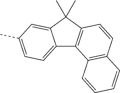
C12=CC=C(C)C=C1C(C)(C)C1=C2C2=C(C=C1)C=CC=C2
